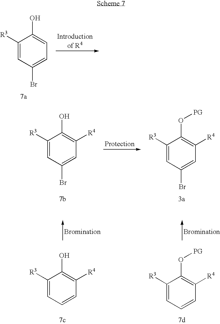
C1([R3])=CC(Br)=CC=C1O.C1([R3])=CC(Br)=CC([R4])=C1O.C1([R3])=CC(Br)=CC([R4])=C1O[PG].C1([R3])=CC=CC([R4])=C1O.C1([R3])=CC=CC([R4])=C1O[PG]
